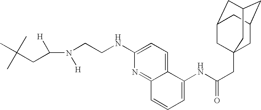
C(N([H])CCNC1=CC=C2C(=N1)C=CC=C2NC(CC12CC3CC(CC(C1)C3)C2)=O)([H])CC(C)(C)C
